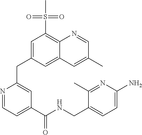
N1=CC=C(C(=O)NCC2=CC=C(N)N=C2C)C=C1CC1=CC(S(C)(=O)=O)=C2C(=C1)C=C(C)C=N2
